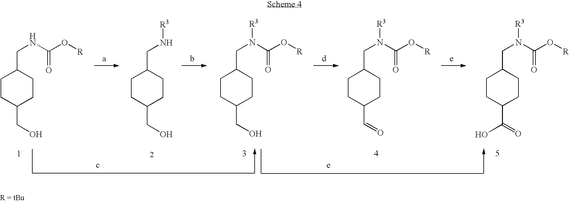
C1CC(CO)CCC1CNC(O[R])=O.C1CC(CO)CCC1CN[R3].C1CC(CO)CCC1CN(C(O[R])=O)[R3].C1CC(C=O)CCC1CN(C(O[R])=O)[R3].C1CC(C(=O)O)CCC1CN(C(O[R])=O)[R3]
